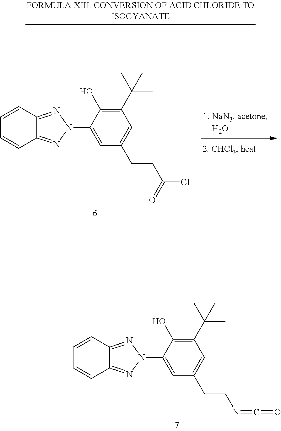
C1=C(N2N=C3C=CC=CC3=N2)C(O)=C(C(C)(C)C)C=C1CCC(Cl)=O.C1=C(N2N=C3C=CC=CC3=N2)C(O)=C(C(C)(C)C)C=C1CCN=C=O
